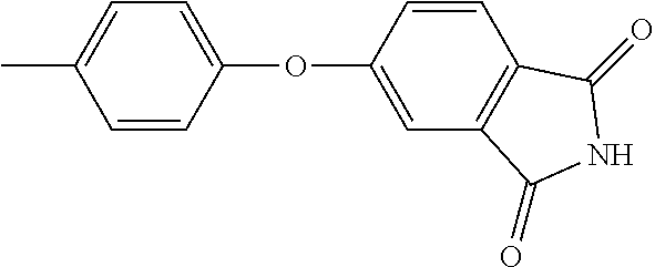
C1=CC(OC2=CC=C(C)C=C2)=CC2=C1C(=O)NC2=O
